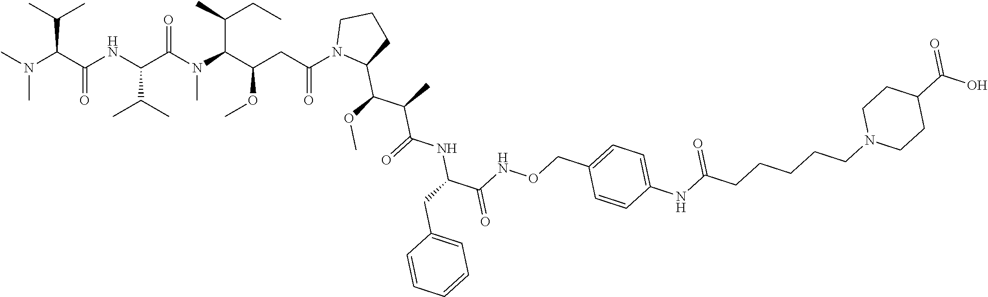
CC(C(C(NC(C(N(C(C(CC(N1C(C(C(C)C(=O)NC(C(NOCC2=CC=C(NC(CCCCCN3CCC(C(O)=O)CC3)=O)C=C2)=O)CC2=CC=CC=C2)OC)CCC1)=O)OC)C(C)CC)C)=O)C(C)C)=O)N(C)C)C
